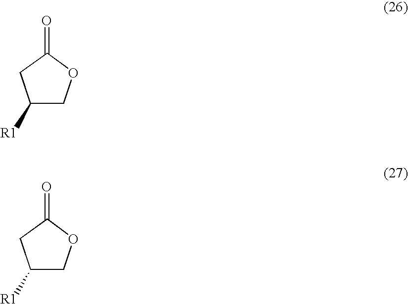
C1([R1])COC(=O)C1.C1([R1])COC(=O)C1
